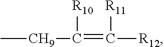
C[CH9]C(=C([R12])[R11])[R10]
